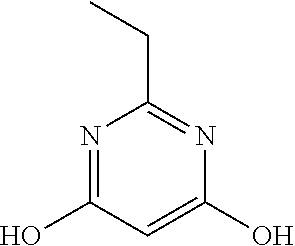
C1(O)=NC(CC)=NC(O)=C1
